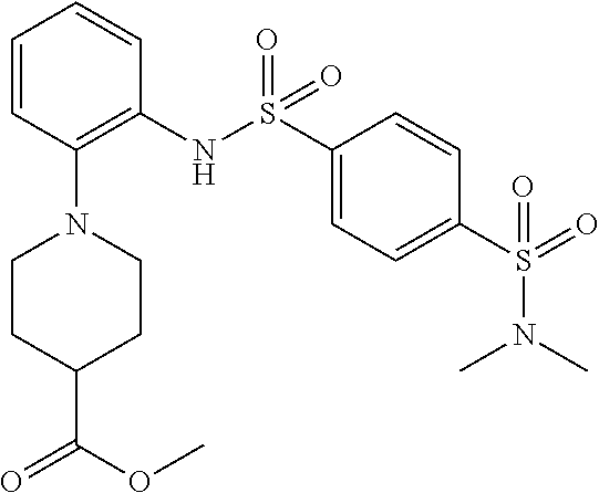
S(=O)(=O)(C1=CC=C(S(=O)(=O)NC2=C(N3CCC(C(OC)=O)CC3)C=CC=C2)C=C1)N(C)C
